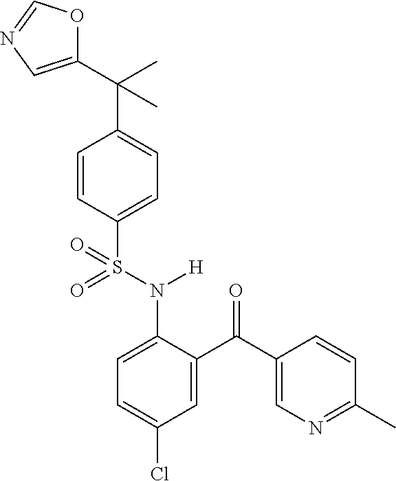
C1=C(N(S(C2=CC=C(C(C3=CN=CO3)(C)C)C=C2)(=O)=O)[H])C(C(C2=CN=C(C)C=C2)=O)=CC(Cl)=C1
